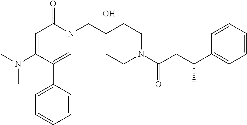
N(C1=CC(=O)N(CC2(O)CCN(C(CC(C3=CC=CC=C3)C)=O)CC2)C=C1C1=CC=CC=C1)(C)C
